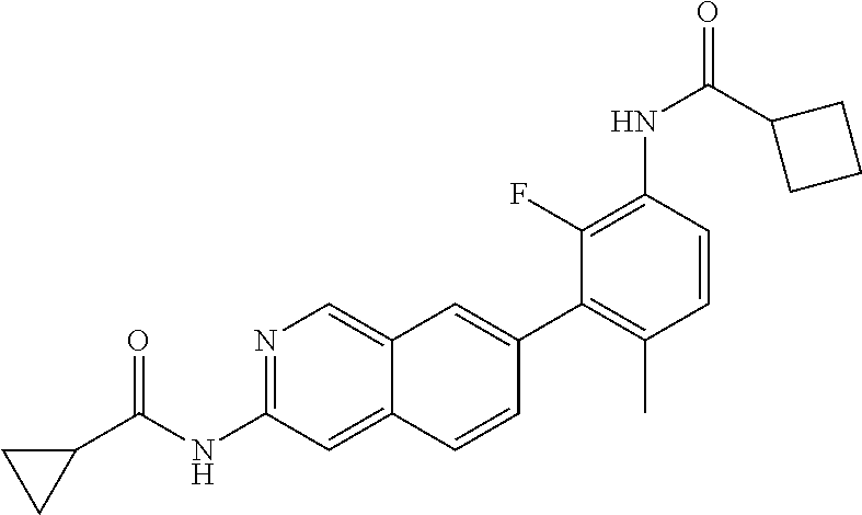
N1=C(NC(C2CC2)=O)C=C2C(=C1)C=C(C1=C(C)C=CC(NC(C3CCC3)=O)=C1F)C=C2
